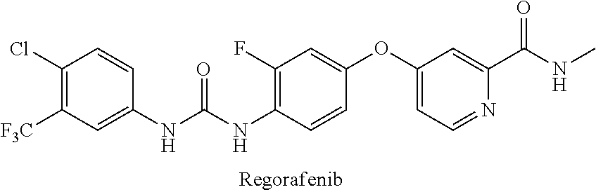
C1(Cl)=C([F3C])C=C(NC(NC2=C(F)C=C(OC3=CC=NC(C(NC)=O)=C3)C=C2)=O)C=C1
